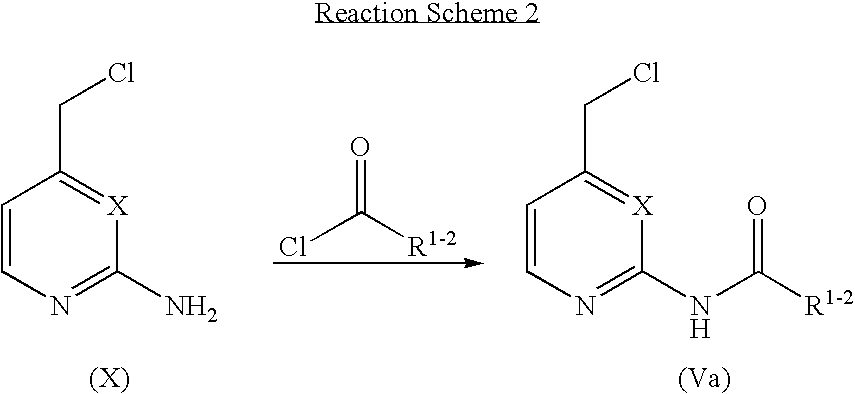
C1=CN=C(N)[X]=C1CCl.ClC([R1-2])=O.C1=CN=C(NC([R1-2])=O)[X]=C1CCl
